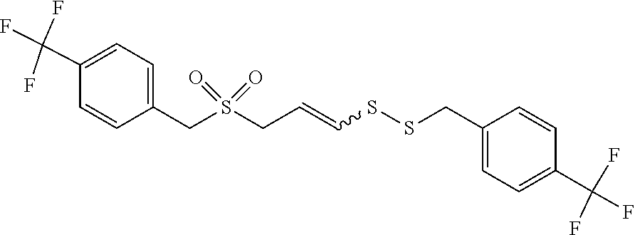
C(C=CSSCC1=CC=C(C(F)(F)F)C=C1)S(CC1=CC=C(C(F)(F)F)C=C1)(=O)=O
